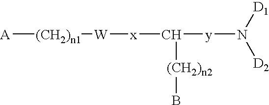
[A][(CH2)n1][W][x]C([(CH2)n2]B)[y]N([D1])[D2]
